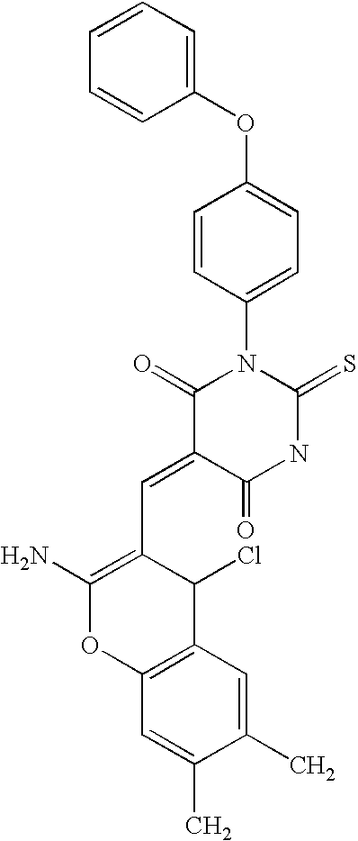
C1(OC2=CC=C(N3C(=O)C(=CC4=C(N)OC5=C(C4Cl)C=C(C)C(C)=C5)C(=O)NC3=S)C=C2)=CC=CC=C1
